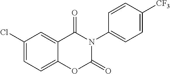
C1(Cl)=CC=C2C(=C1)C(=O)N(C1=CC=C([CF3])C=C1)C(=O)O2
